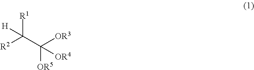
C([R2])(C([OR3])([OR5])[OR4])([R1])[H]
